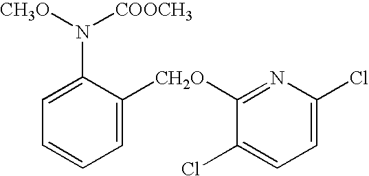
C1=C([CH2O]C2=NC(Cl)=CC=C2Cl)C(N([CH3O])[COOCH3])=CC=C1
